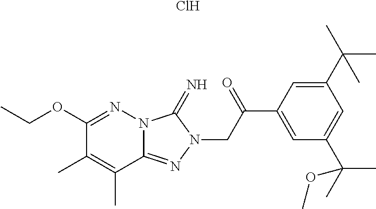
C1(OCC)=NN2C(=NN(CC(C3=CC(C(C)(C)OC)=CC(C(C)(C)C)=C3)=O)C2=N)C(C)=C1C.Cl
